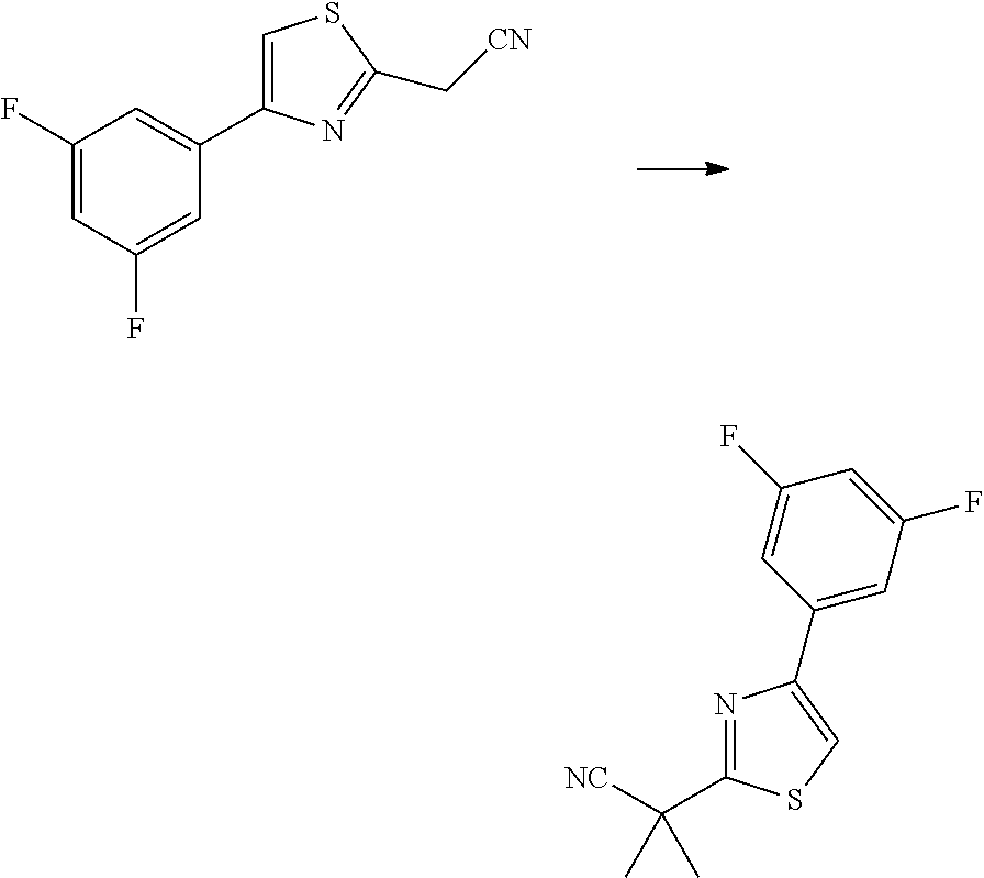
C1(F)=CC(F)=CC(C2=CSC(C[CN])=N2)=C1.N1=C(C([NC])(C)C)SC=C1C1=CC(F)=CC(F)=C1
